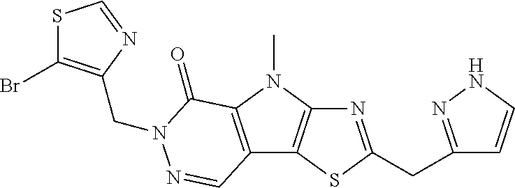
N1=C(CC2=NNC=C2)SC2=C1N(C)C1=C2C=NN(CC2=C(Br)SC=N2)C1=O
